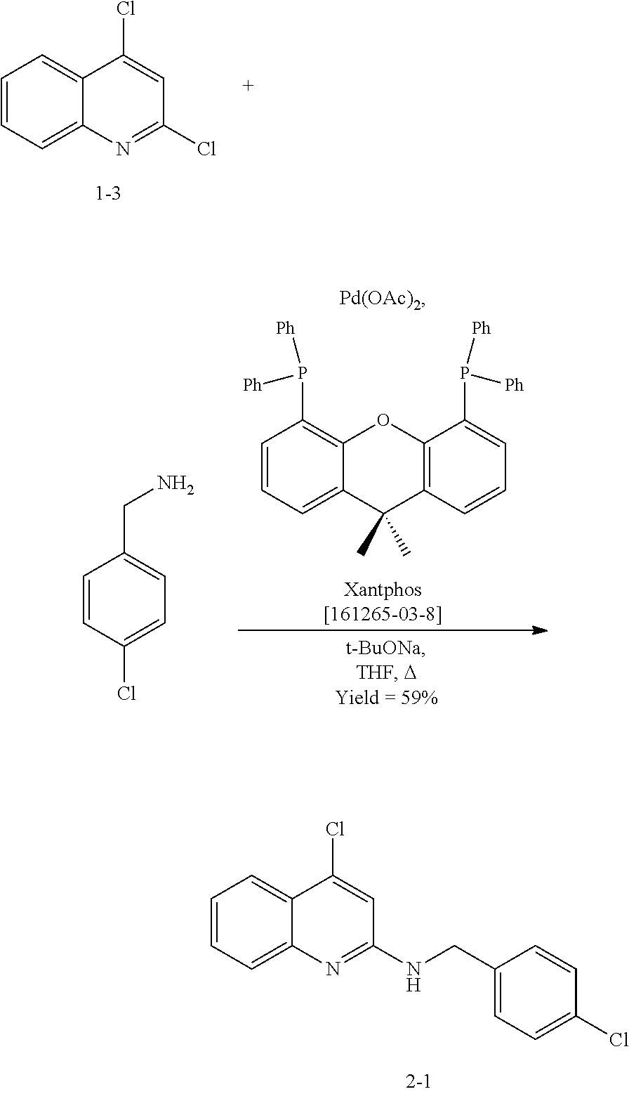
C1=CC=C2C(=C1)C(Cl)=CC(Cl)=N2.C1=CC=C2C(=C1P([Ph])[Ph])OC1=C(C2(C)C)C=CC=C1P([Ph])[Ph].C1=CC(Cl)=CC=C1CN.C1=CC=C2C(=C1)C(Cl)=CC(NCC1=CC=C(Cl)C=C1)=N2
